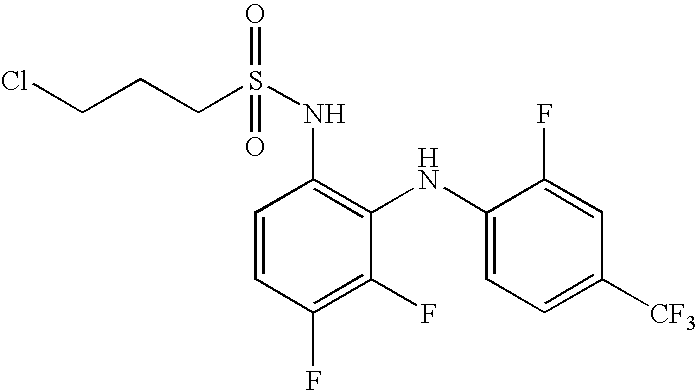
C1=CC(F)=C(F)C(NC2=CC=C([CF3])C=C2F)=C1NS(CCCCl)(=O)=O
